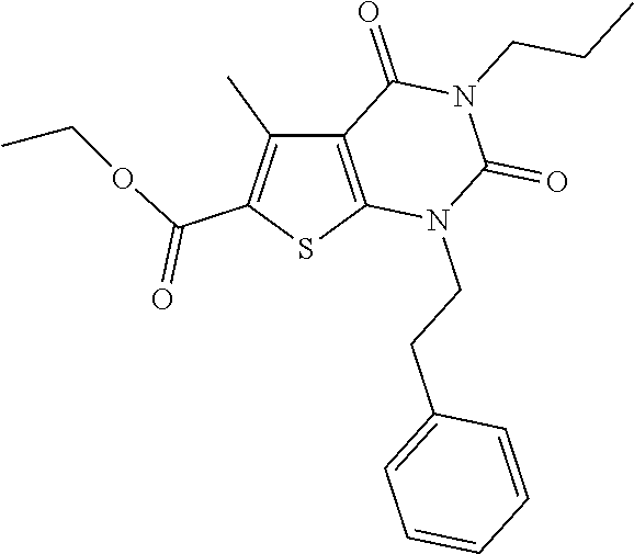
C12=C(SC(C(OCC)=O)=C1C)N(CCC1=CC=CC=C1)C(=O)N(CCC)C2=O
